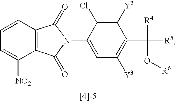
C1=C(N2C(=O)C3=C(C2=O)C([NO2])=CC=C3)C(Cl)=C([Y2])C(C([R5])([R4])O[R6])=C1[Y3]
